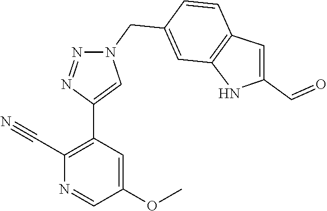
C1(C#N)=C(C2=CN(CC3=CC4=C(C=C3)C=C(C=O)N4)N=N2)C=C(OC)C=N1
